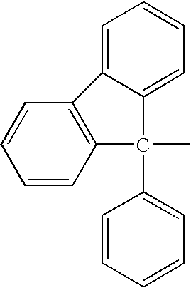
C1=CC2=C(C=C1)C1=CC=CC=C1C2(C1=CC=CC=C1)C
